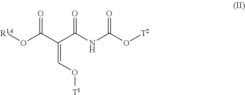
C(=CO[T1])(C(NC(O[T2])=O)=O)C(O[R1A])=O
